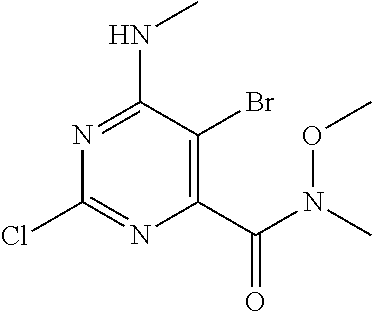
N1=C(NC)C(Br)=C(C(N(C)OC)=O)N=C1Cl
